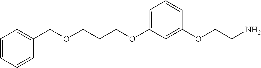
C1=CC=CC(COCCCOC2=CC=CC(OCCN)=C2)=C1
